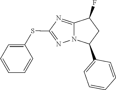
C12=NC(SC3=CC=CC=C3)=NN1C(C1=CC=CC=C1)CC2F
